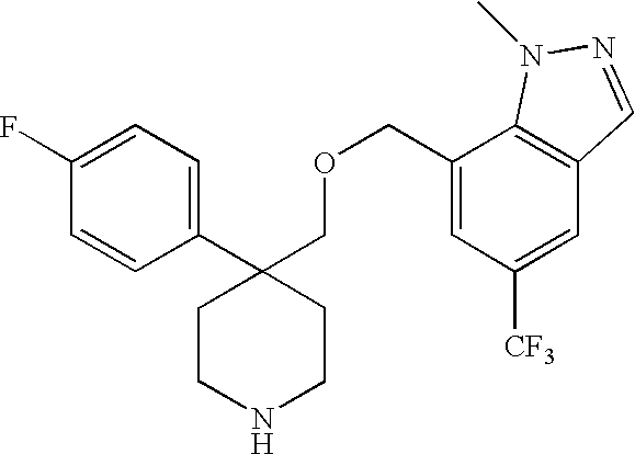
C1(F)=CC=C(C2(COCC3=CC([CF3])=CC4=C3N(C)N=C4)CCNCC2)C=C1
